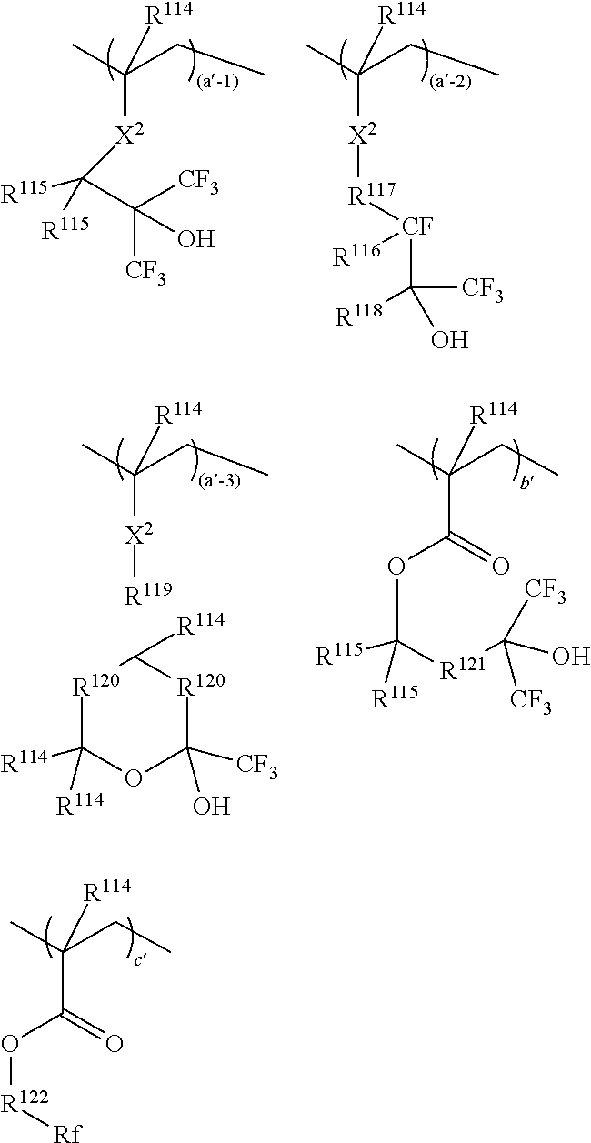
CC(CC)([R114])[X2]C([R115])([R115])C([CF3])([CF3])O.CC(CC)([R114])[X2][R117][CF](C([CF3])(O)[R118])[R116].CC(CC)([R114])[X2][R119].C1([R114])[R120]C([R114])([R114])OC([CF3])(O)[R120]1.CC(CC)([R114])C(=O)OC([R121]C(O)([CF3])[CF3])([R115])[R115].CC(CC)([R114])C(=O)O[R122][Rf]
